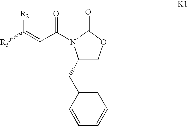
C1(CC2=CC=CC=C2)COC(=O)N1C(C=C([R3])[R2])=O
